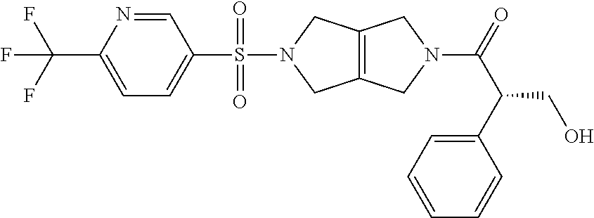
C1=C(C(F)(F)F)N=CC(S(=O)(N2CC3=C(C2)CN(C(=O)C(C2=CC=CC=C2)CO)C3)=O)=C1
